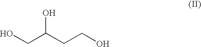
C(C(CCO)O)O
